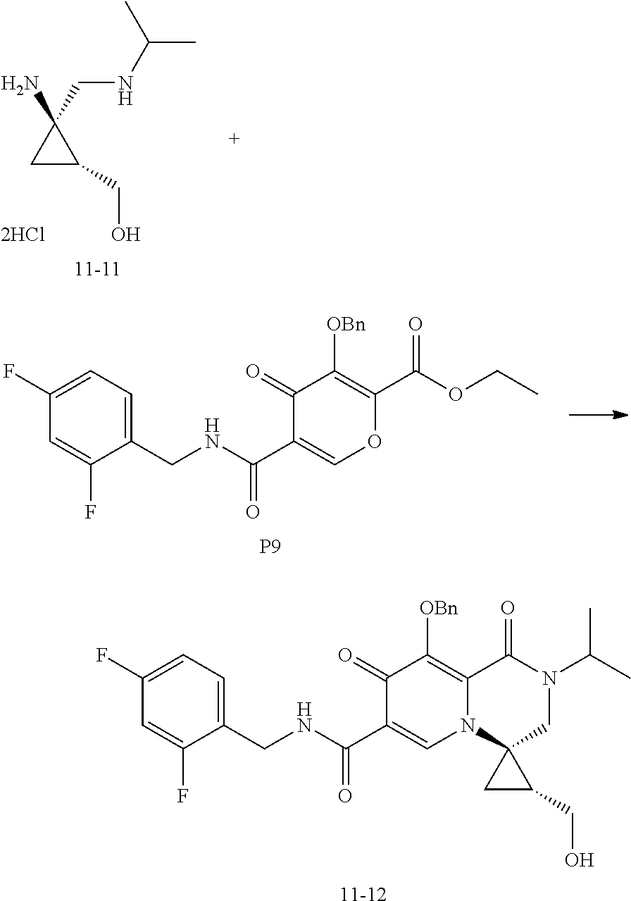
C1C(CO)C1(CNC(C)C)N.C1(CNC(=O)C2=COC(C(OCC)=O)=C([OBn])C2=O)=CC=C(F)C=C1F.[P9].C1(CNC(=O)C2=CN3C(=C([OBn])C2=O)C(=O)N(C(C)C)CC32CC2CO)=CC=C(F)C=C1F.[11-12]
